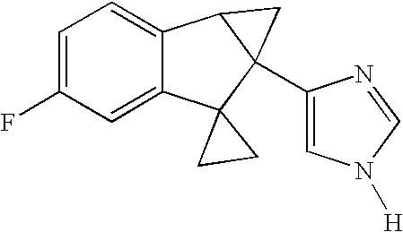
C1=C(F)C=C2C(=C1)C1C(C3=CN([H])C=N3)(C23CC3)C1
